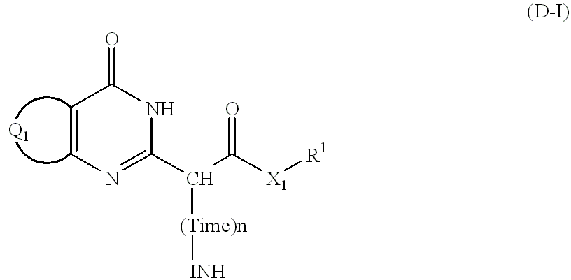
C1=CN=C(C(C([X1][R1])=O)[(Time)n][INH])NC1=O
